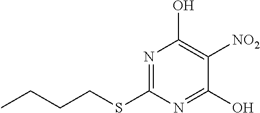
C1(SCCCC)=NC(O)=C([NO2])C(O)=N1
